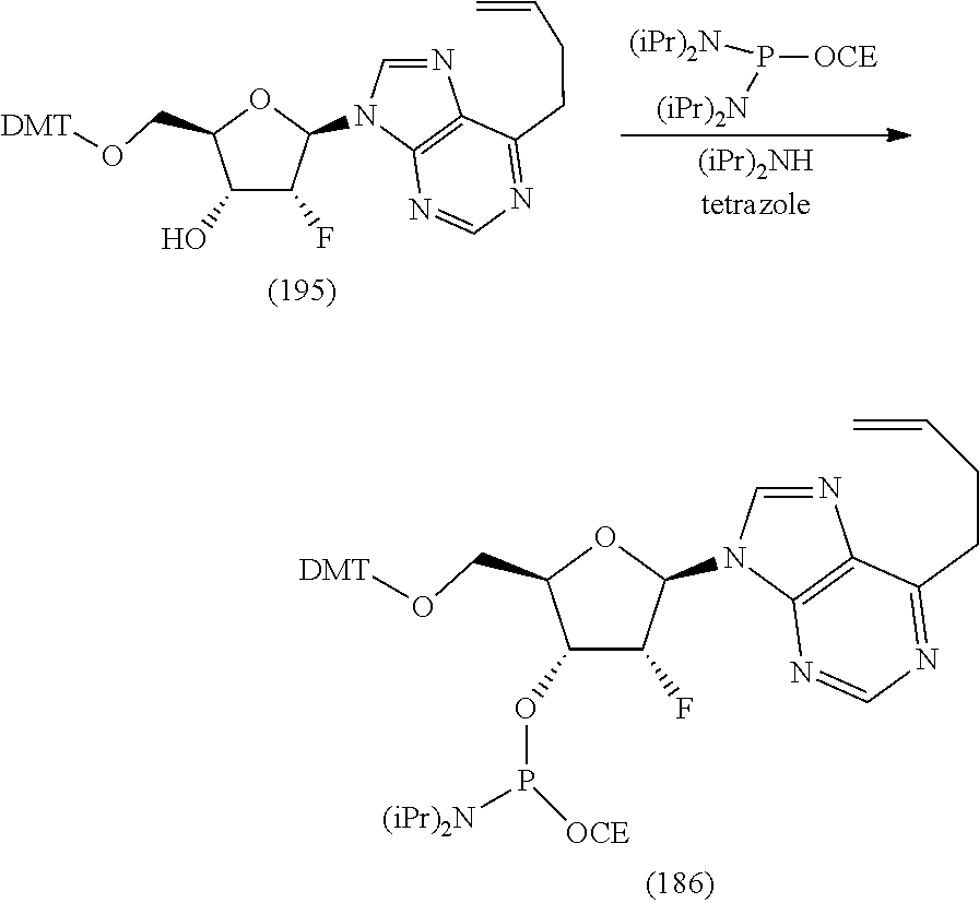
C1(OP([(iPr)2N])[OCE])C(F)C(N2C3=C(N=C2)C(CCC=C)=NC=N3)OC1CO[DMT].C1(O)C(F)C(N2C3=C(N=C2)C(CCC=C)=NC=N3)OC1CO[DMT].P([OCE])([(iPr)2N])[(iPr)2N]
